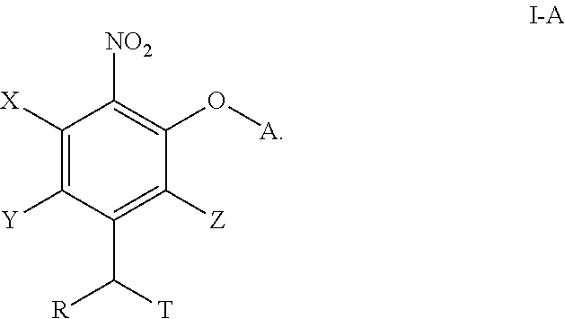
C1([X])=C([Y])C(C([T])[R])=C([Z])C(O[A])=C1[NO2]
